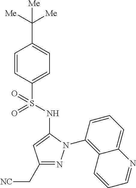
C1=CC(S(=O)(NC2=CC(C[CN])=NN2C2=C3C(=CC=C2)N=CC=C3)=O)=CC=C1C([Me])([Me])[Me]
